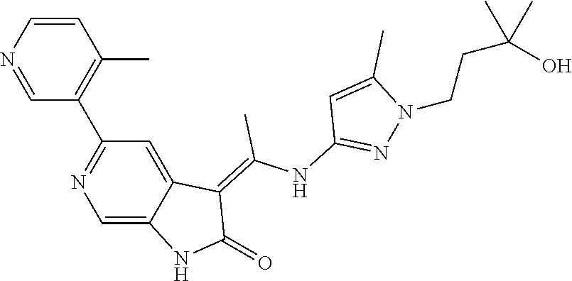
C1=CN=CC(C2=NC=C3C(=C2)C(=C(NC2=NN(CCC(O)(C)C)C(C)=C2)C)C(=O)N3)=C1C
